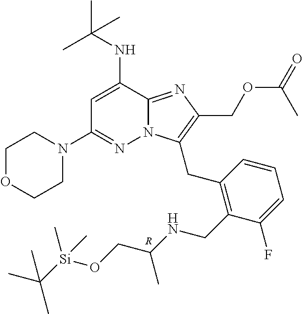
C1=C(NC(C)(C)C)C2=NC(COC(=O)C)=C(CC3=C(CNC(CO[Si](C(C)(C)C)(C)C)C)C(F)=CC=C3)N2N=C1N1CCOCC1.[R]
